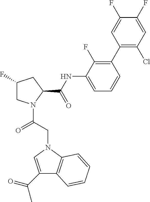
C1(F)CN(C(CN2C3=C(C(C(=O)C)=C2)C=CC=C3)=O)C(C(NC2=CC=CC(C3=C(Cl)C=C(F)C(F)=C3)=C2F)=O)C1
